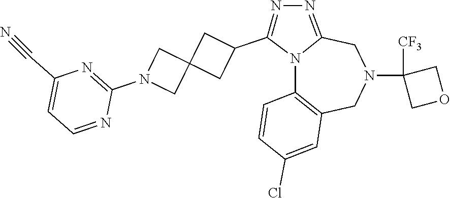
N12C3=C(CN(C4([CF3])COC4)CC1=NN=C2C1CC2(C1)CN(C1=NC(C#N)=CC=N1)C2)C=C(Cl)C=C3
